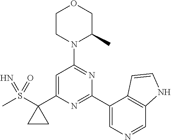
C1CN(C2=NC(C3=CN=CC4=C3C=CN4)=NC(C3(S(C)(=N)=O)CC3)=C2)C(C)CO1
